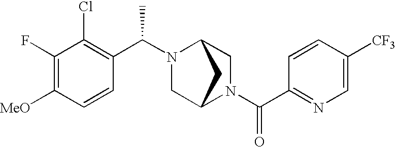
C1=C([CF3])C=CC(C(N2CC3N(C(C4=C(Cl)C(F)=C([MeO])C=C4)C)CC2C3)=O)=N1
